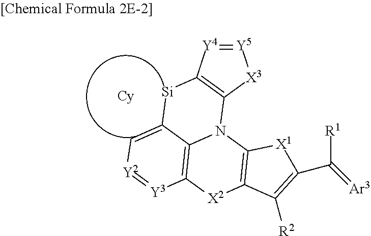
[Y5]1=[Y4]C2=C([X3]1)N1C3=C([Y3]=[Y2]C=C3[Si]2)[X2]C2=C1[X1]C(C(=[Ar3])[R1])=C2[R2]
